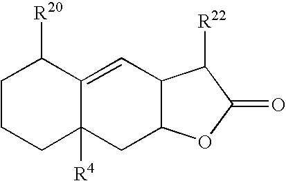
C1CCC2([R4])C(=CC3C(C2)OC(=O)C3[R22])C1[R20]
